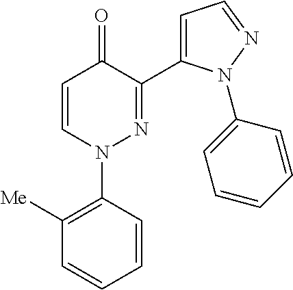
C1([Me])=C(N2N=C(C3=CC=NN3C3=CC=CC=C3)C(=O)C=C2)C=CC=C1
